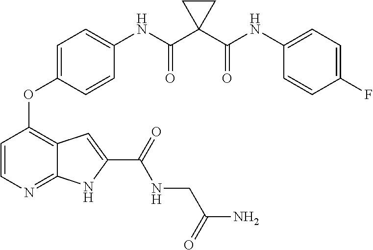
C1=CN=C2C(=C1OC1=CC=C(NC(C3(C(NC4=CC=C(F)C=C4)=O)CC3)=O)C=C1)C=C(C(=O)NCC(N)=O)N2
